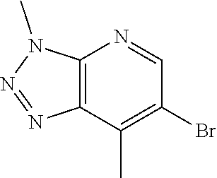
C12=C(C(C)=C(Br)C=N1)N=NN2C
